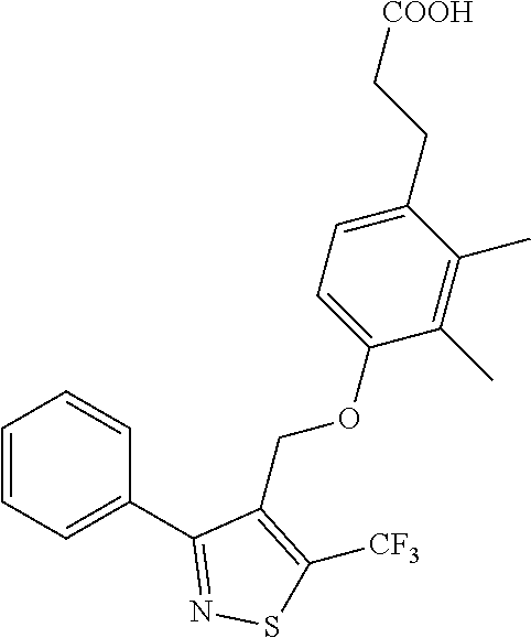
C1=CC=C(C2=NSC([CF3])=C2COC2=CC=C(CC[COOH])C(C)=C2C)C=C1
